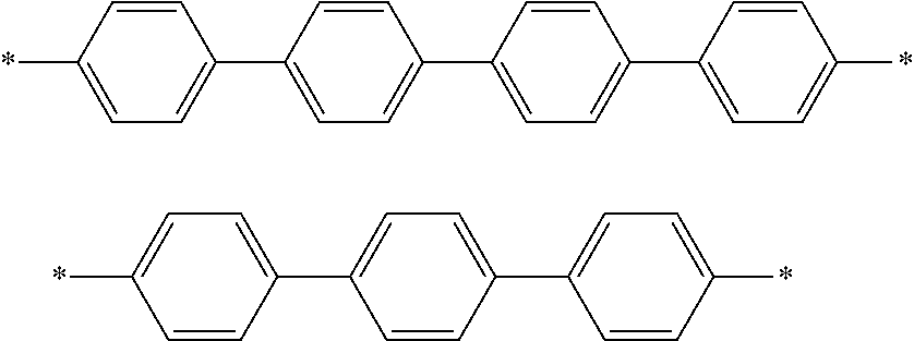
C1=CC(*)=CC=C1C1=CC=C(C2=CC=C(C3=CC=C(*)C=C3)C=C2)C=C1.C1=C(C2=CC=C(C3=CC=C(*)C=C3)C=C2)C=CC(*)=C1
